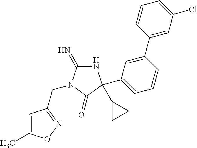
N1C(=N)N(CC2=NOC(C)=C2)C(=O)C1(C1CC1)C1=CC=CC(C2=CC(Cl)=CC=C2)=C1
